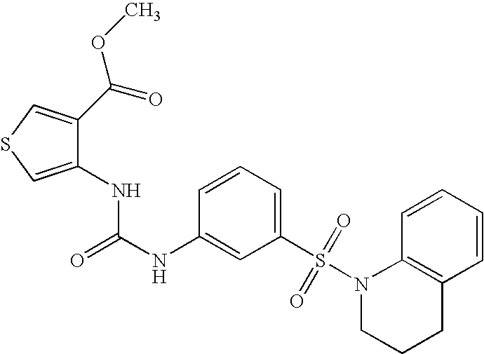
C1(NC(NC2=CC(S(N3CCCC4=C3C=CC=C4)(=O)=O)=CC=C2)=O)=CSC=C1C(OC)=O
